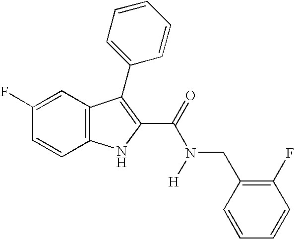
C1(F)=CC2=C(C=C1)NC(C(=O)N([H])CC1=C(F)C=CC=C1)=C2C1=CC=CC=C1
